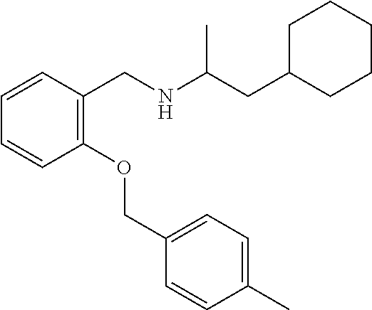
C1(OCC2=CC=C(C)C=C2)=C(CNC(CC2CCCCC2)C)C=CC=C1
